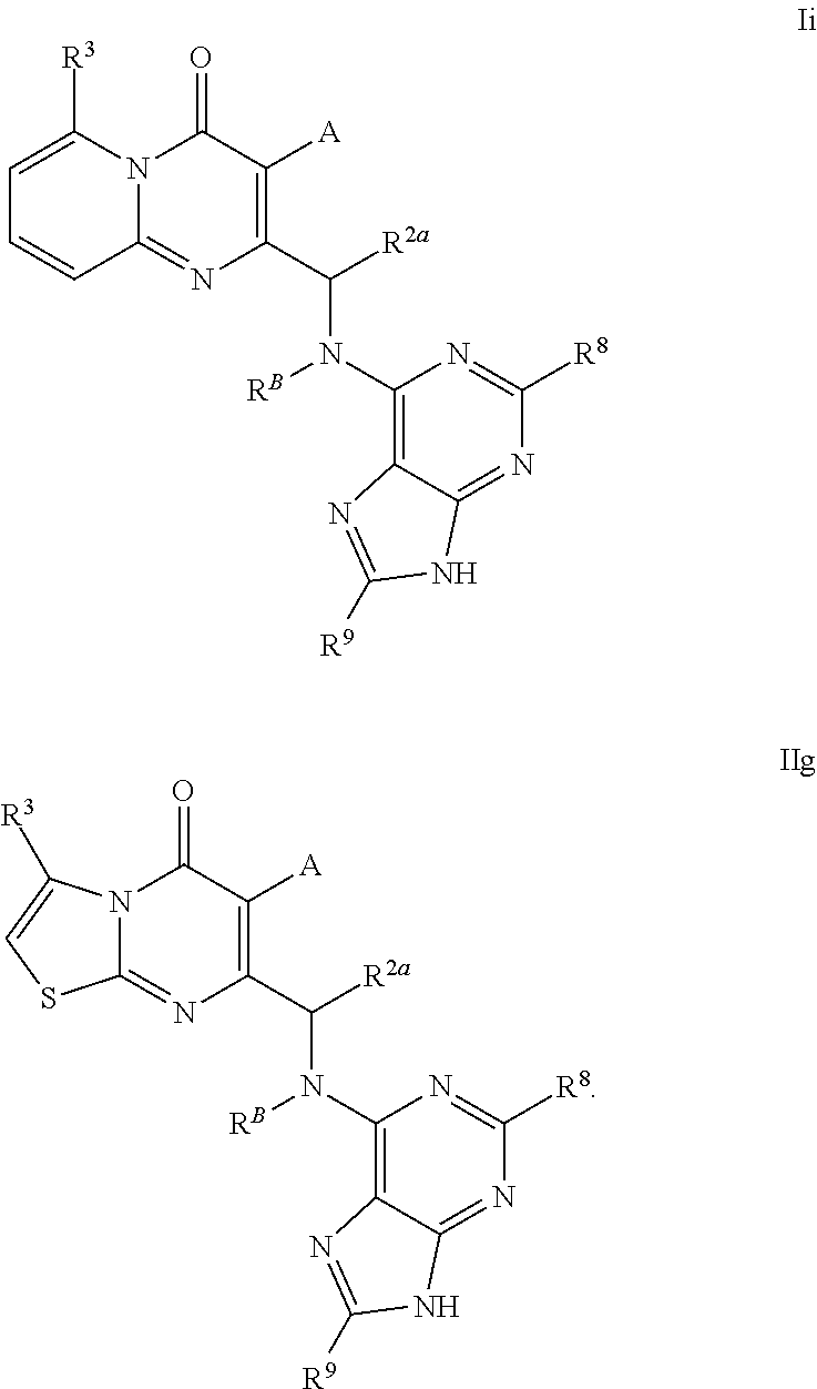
C1(C([R2a])N(C2=C3C(=NC([R8])=N2)NC([R9])=N3)[RB])=C([A])C(=O)N2C(=N1)C=CC=C2[R3].C1(C([R2a])N(C2=C3C(=NC([R8])=N2)NC([R9])=N3)[RB])=C([A])C(=O)N2C(=N1)SC=C2[R3]
